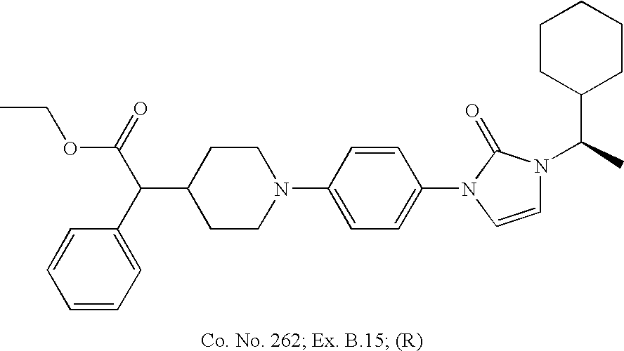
C1(C(C2=CC=CC=C2)C(=O)OCC)CCN(C2=CC=C(N3C=CN(C(C)C4CCCCC4)C3=O)C=C2)CC1
